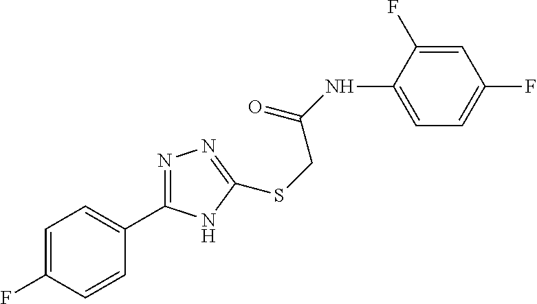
C1=C(NC(=O)CSC2=NN=C(C3=CC=C(F)C=C3)N2)C(F)=CC(F)=C1
